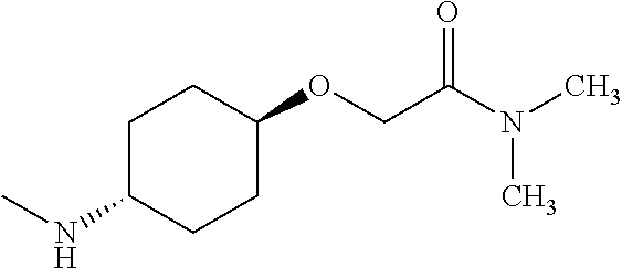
C1(OCC(=O)N(C)C)CCC(NC)CC1
